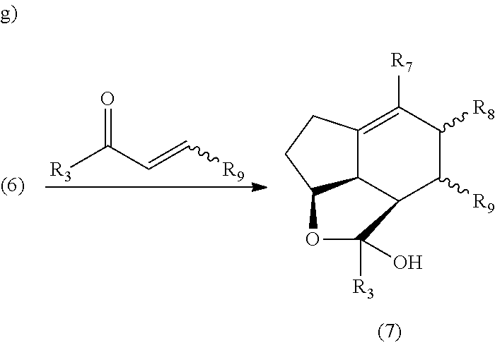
C12C3=C([R7])C([R8])C([R9])C1C([R3])(O)OC2CC3.[R3]C(C=C[R9])=O
